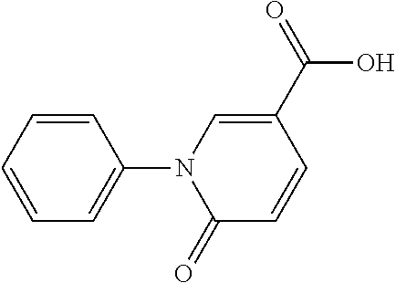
C1=CC=CC(N2C(=O)C=CC(C(O)=O)=C2)=C1
